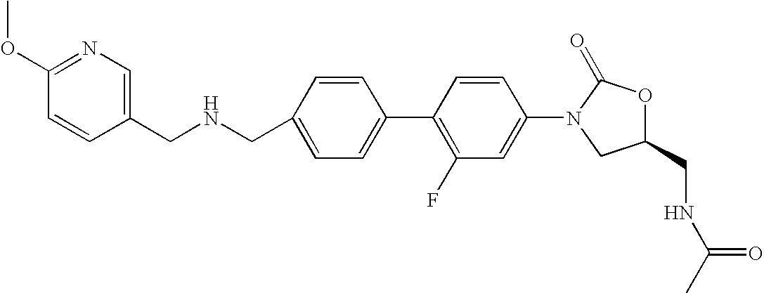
C1=C(CNCC2=CN=C(OC)C=C2)C=CC(C2=C(F)C=C(N3CC(CNC(C)=O)OC3=O)C=C2)=C1
